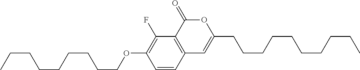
C1=CC2=C(C(F)=C1OCCCCCCCCC)C(=O)OC(CCCCCCCCCC)=C2
